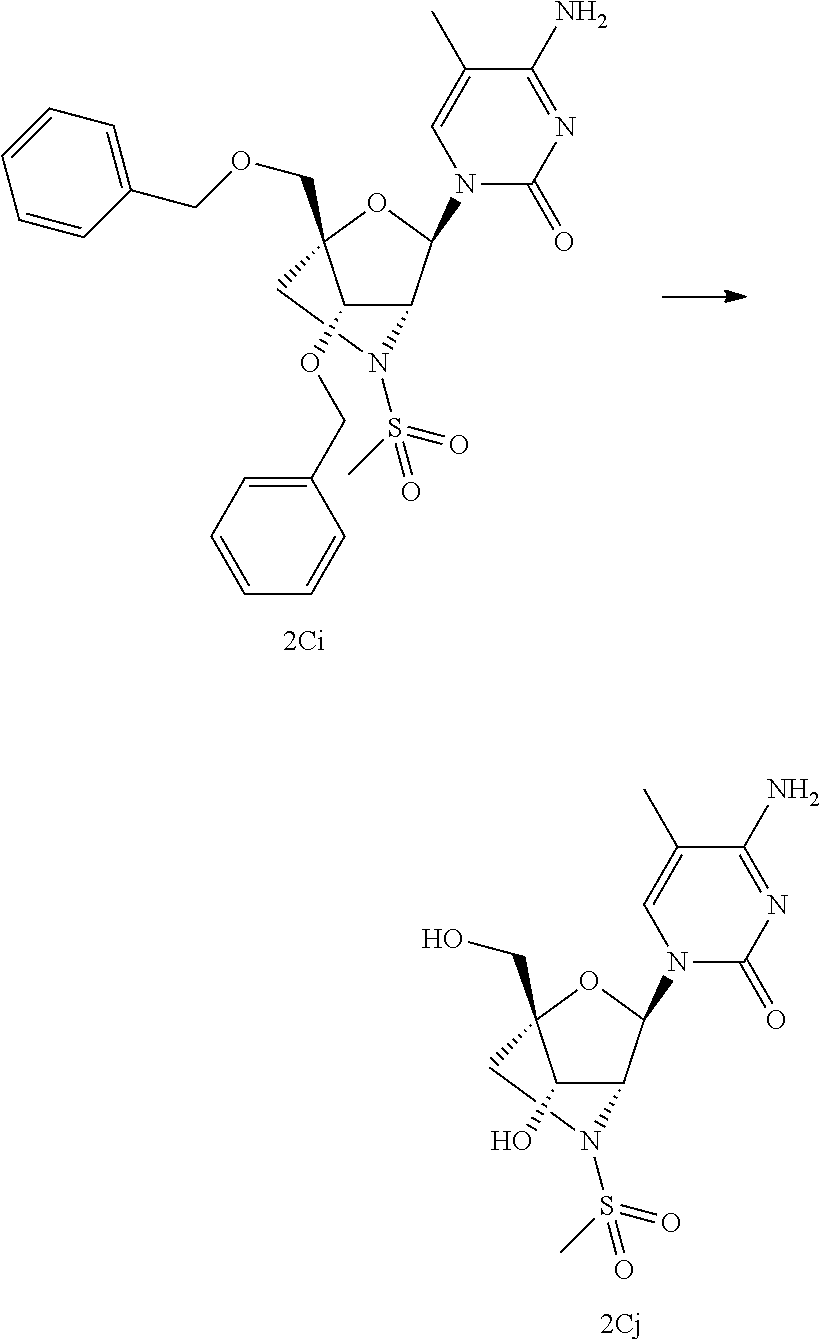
C1C2(CO)C(O)C(C(N3C(=O)N=C(N)C(C)=C3)O2)N1S(C)(=O)=O.C1C2(COCC3=CC=CC=C3)C(OCC3=CC=CC=C3)C(C(N3C(=O)N=C(N)C(C)=C3)O2)N1S(C)(=O)=O
